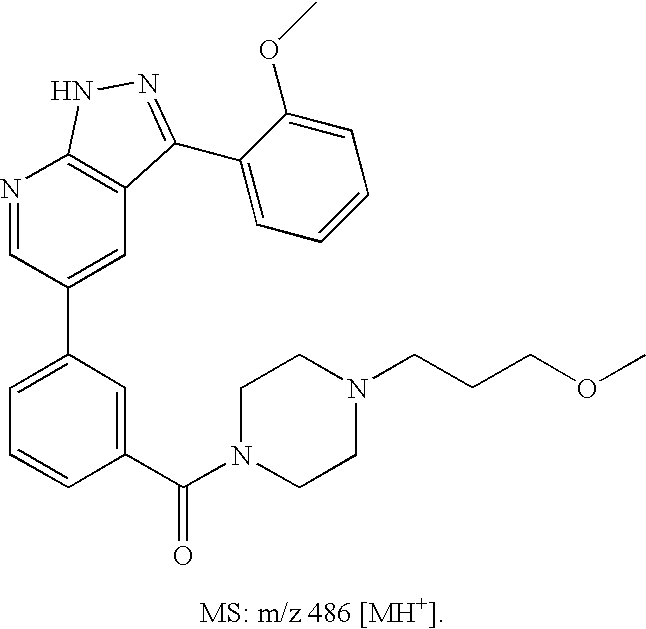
C1=C(C2=CC3=C(N=C2)NN=C3C2=CC=CC=C2OC)C=C(C(N2CCN(CCCOC)CC2)=O)C=C1
